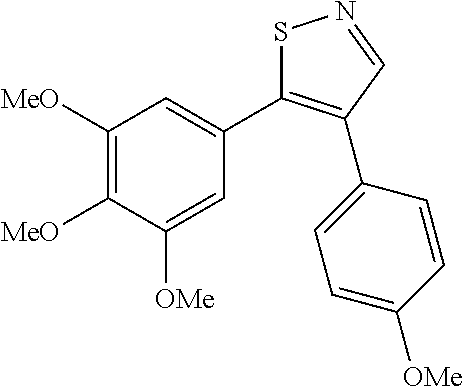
C1([MeO])=C([MeO])C([OMe])=CC(C2=C(C3=CC=C([OMe])C=C3)C=NS2)=C1
